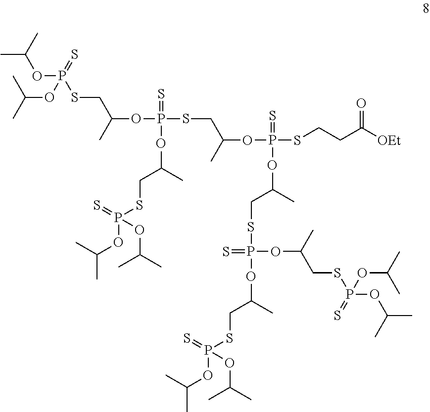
CC(C)OP(SCC(OP(SCC(OP(SCCC(=O)[OEt])(=S)OC(C)CSP(=S)(OC(C)CSP(OC(C)C)(=S)OC(C)C)OC(C)CSP(=S)(OC(C)C)OC(C)C)C)(=S)OC(CSP(=S)(OC(C)C)OC(C)C)C)C)(=S)OC(C)C
